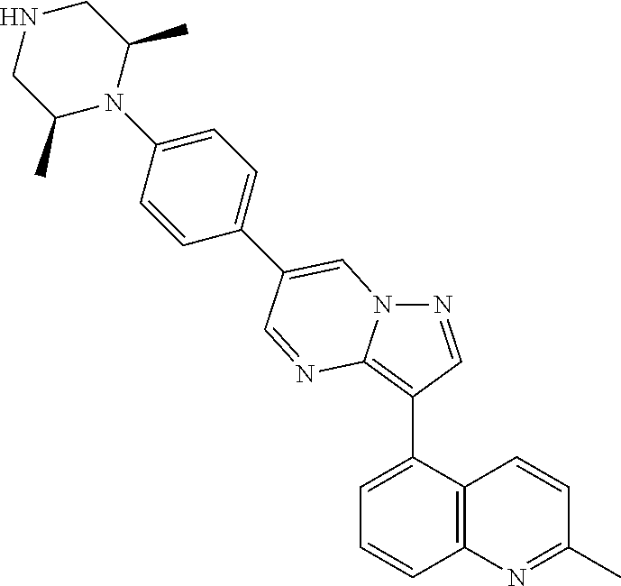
C1=C(C2=C3N(N=C2)C=C(C2=CC=C(N4C(C)CNCC4C)C=C2)C=N3)C2=C(C=C1)N=C(C)C=C2
